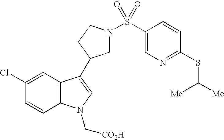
C1(Cl)=CC2=C(C=C1)N(C[CO2H])C=C2C1CN(S(C2=CN=C(SC([Me])[Me])C=C2)(=O)=O)CC1
